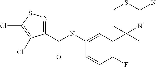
C1(NC(C2=NSC(Cl)=C2Cl)=O)=CC(C2(C)N=C(N)SCC2)=C(F)C=C1
